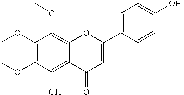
C12=C(O)C(OC)=C(OC)C(OC)=C1OC(C1=CC=C([OH])C=C1)=CC2=O
